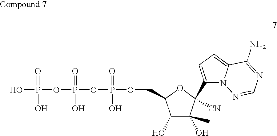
C1(O)C(C)(O)C([CN])(C2=CC=C3N2N=CN=C3N)OC1COP(=O)(O)OP(OP(O)(=O)O)(=O)O
